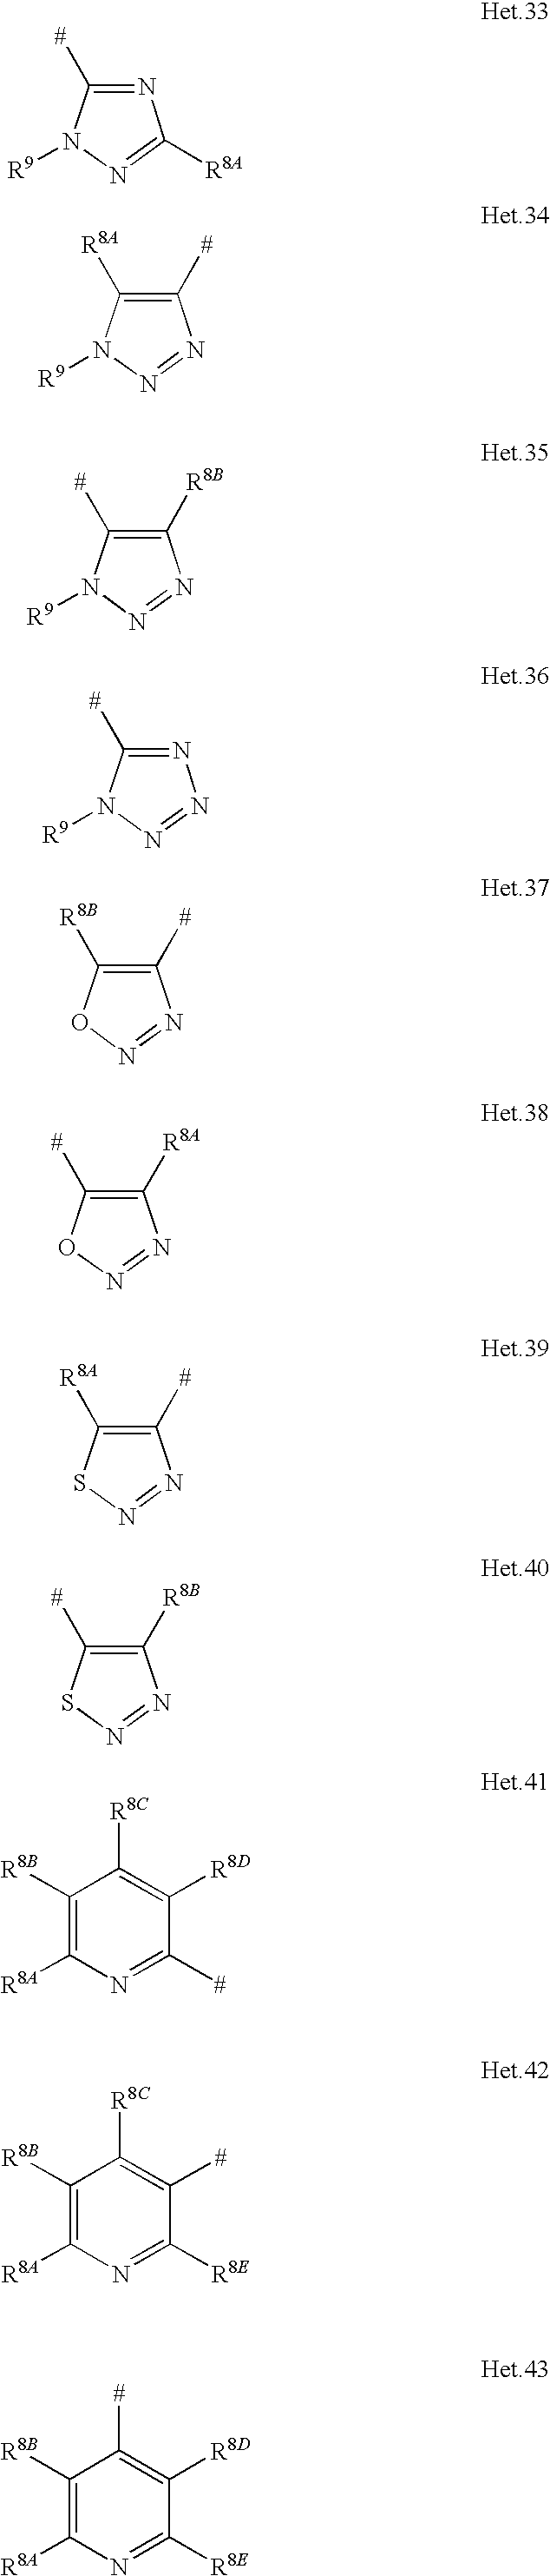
N1=C([#])N([R9])N=C1[R8A].C1([#])=C([R8A])N([R9])N=N1.C1([R8B])=C([#])N([R9])N=N1.N1=C([#])N([R9])N=N1.C1([#])=C([R8B])ON=N1.C1([R8A])=C([#])ON=N1.C1([#])=C([R8A])SN=N1.C1([R8B])=C([#])SN=N1.C1([R8B])=C([R8A])N=C([#])C([R8D])=C1[R8C].C1([R8B])=C([R8A])N=C([R8E])C([#])=C1[R8C].C1([R8B])=C([R8A])N=C([R8E])C([R8D])=C1[#]
